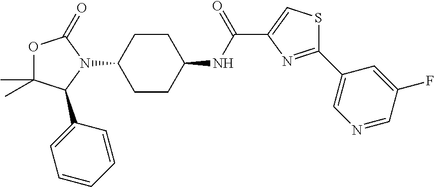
C1CC(NC(C2=CSC(C3=CN=CC(F)=C3)=N2)=O)CCC1N1C(=O)OC(C)(C)C1C1=CC=CC=C1
